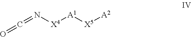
C(=N[X4][A1][X5][A2])=O
